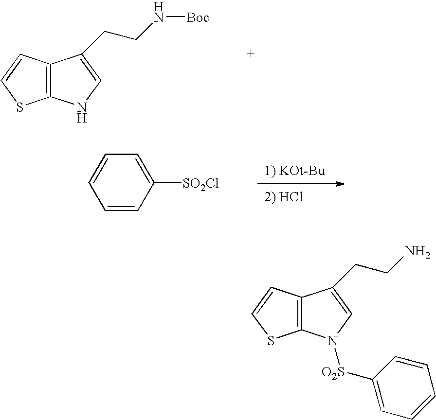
C12=C(C=CS1)C(CCN[Boc])=CN2.C1([SO2Cl])=CC=CC=C1.C12=C(C=CS1)C(CCN)=CN2[O2S]C1=CC=CC=C1
